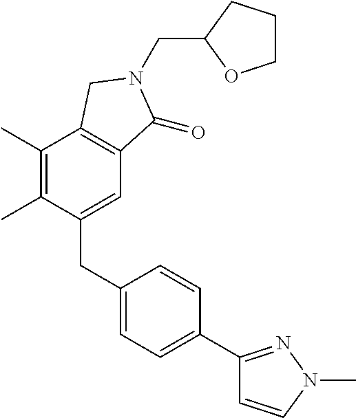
C1(CC2=CC=C(C3=NN(C)C=C3)C=C2)=CC2=C(C(C)=C1C)CN(CC1OCCC1)C2=O
